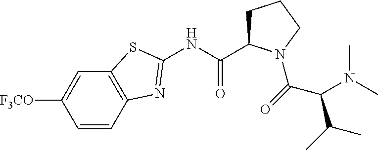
C1=CC2=C(C=C1[F3CO])SC(NC(C1CCCN1C(=O)C(N(C)C)C(C)C)=O)=N2
